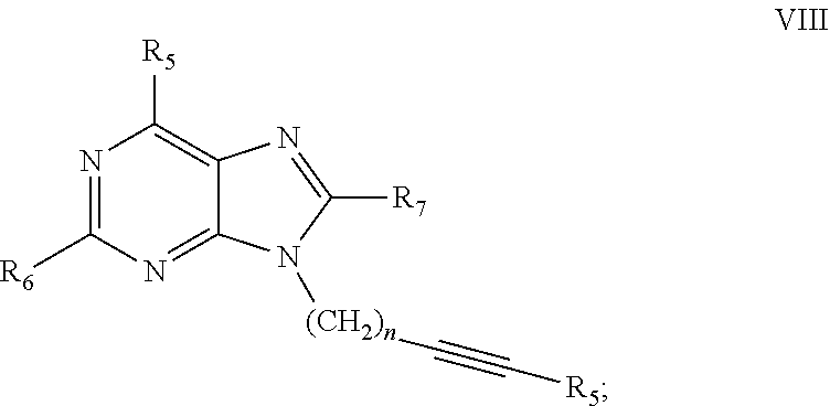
N1=C([R6])N=C2C(=C1[R5])N=C([R7])N2[(CH2)n]C#C[R5]
